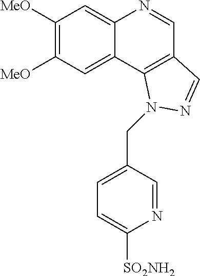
C1([MeO])=C([MeO])C=C2C(=C1)N=CC1=C2N(CC2=CC=C([SO2NH2])N=C2)N=C1
